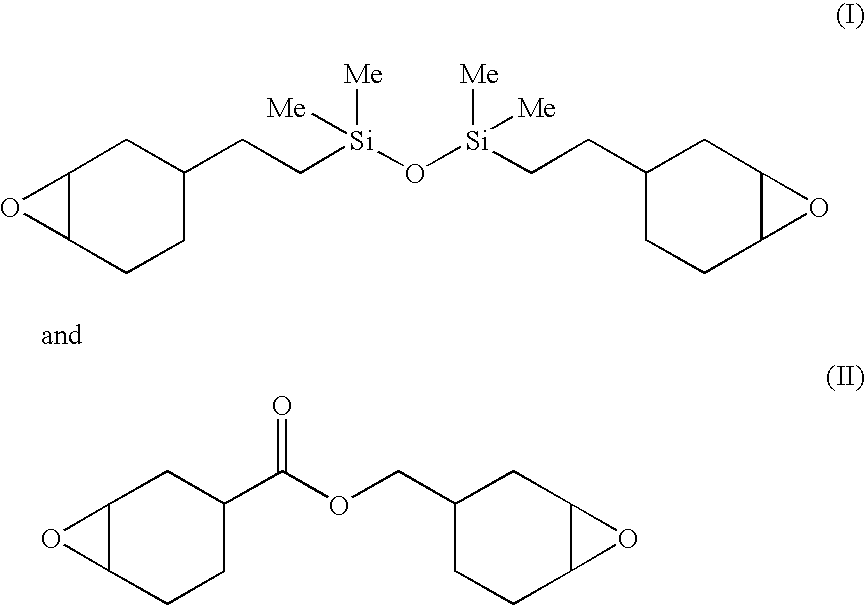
C12C(CCC(CC[Si](O[Si]([Me])([Me])CCC3CCC4C(C3)O4)([Me])[Me])C1)O2.C12C(CCC(C(OCC3CCC4C(C3)O4)=O)C1)O2
